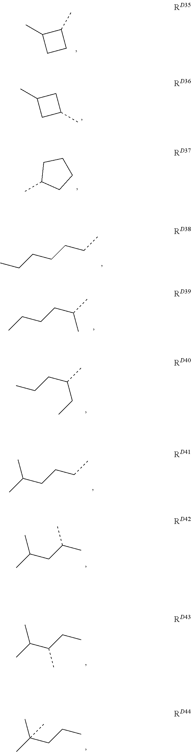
CC1CCC1C.CC1CC(C)C1.CC1CCCC1.CCCCCCC.CCCCC(C)C.CCCC(C)CC.CC(CCCC)C.CC(CC(C)C)C.CC(C(CC)C)C.CC(CCC)(C)C
